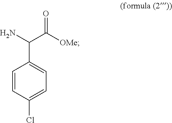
C1=CC(Cl)=CC=C1C(N)C([OMe])=O
